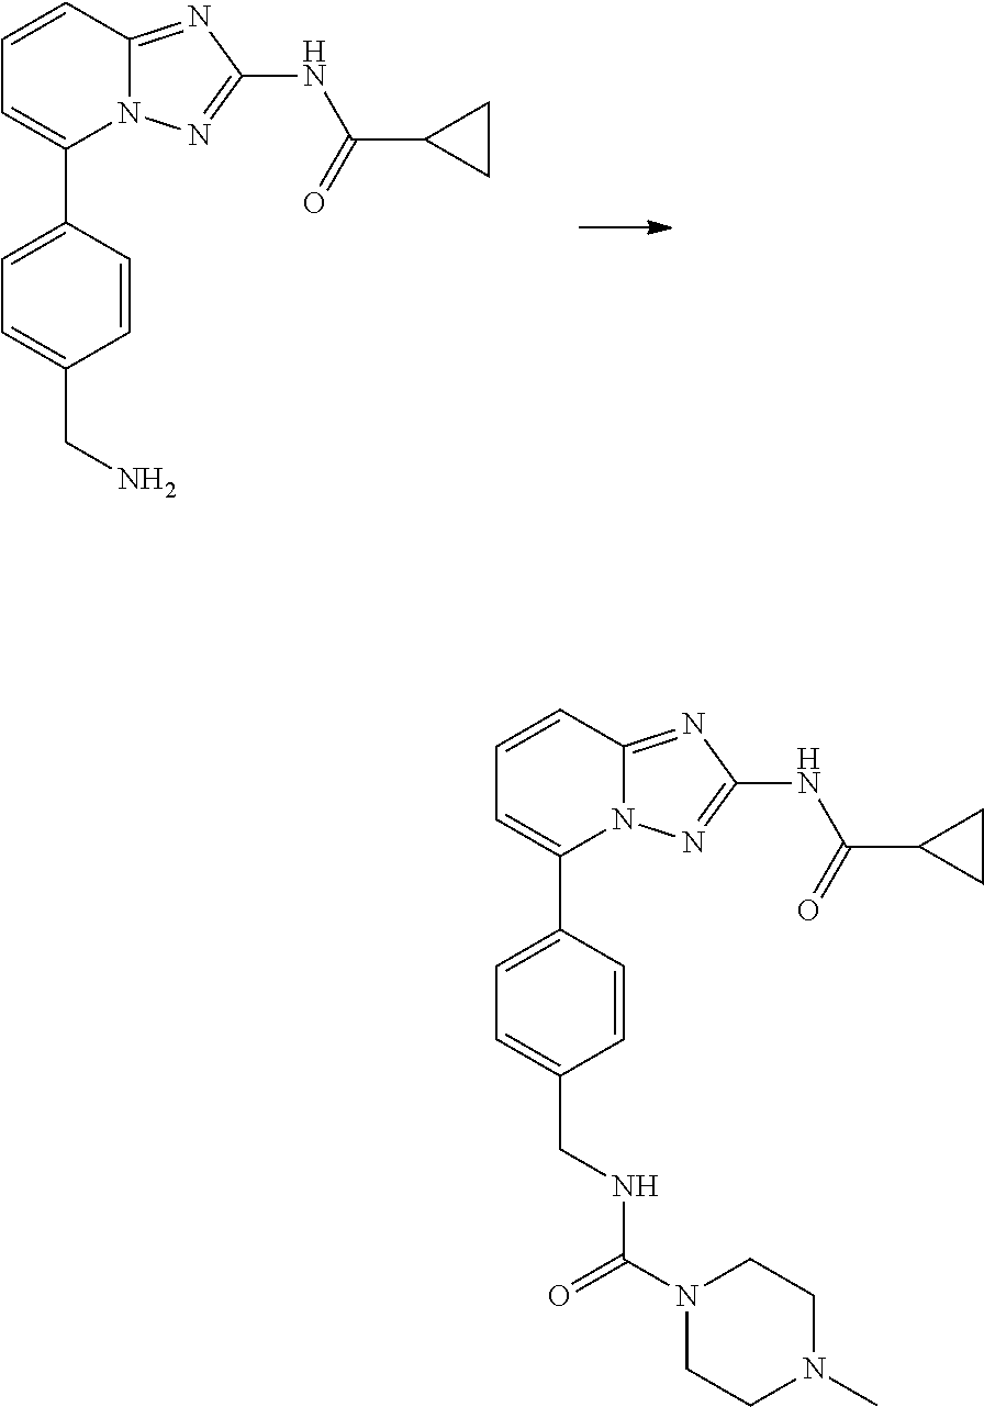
C1=C(C2=CC=CC3=NC(NC(=O)C4CC4)=NN23)C=CC(CN)=C1.C1=C(C2=CC=CC3=NC(NC(=O)C4CC4)=NN23)C=CC(CNC(N2CCN(C)CC2)=O)=C1
